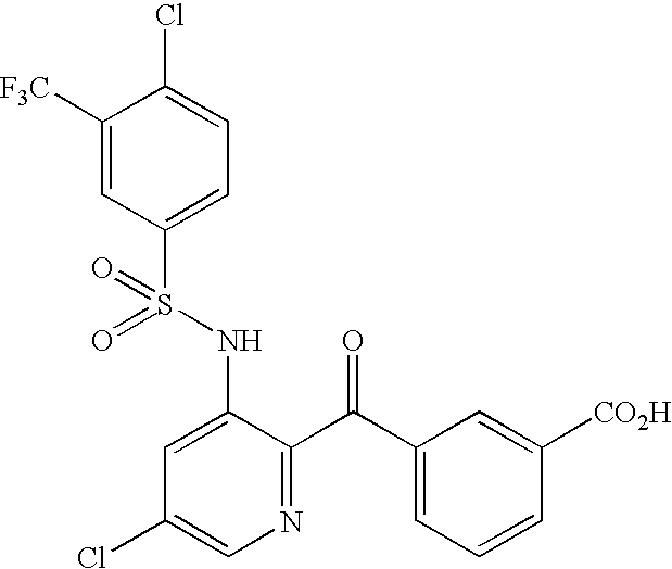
C1([F3C])=CC(S(NC2=CC(Cl)=CN=C2C(C2=CC=CC([CO2H])=C2)=O)(=O)=O)=CC=C1Cl
